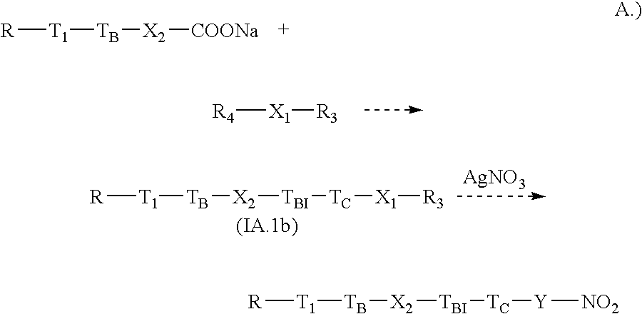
[R][T1][TB][X2][COONa].[R4][X1][R3].[R][T1][TB][X2][TBI][TC][X1][R3].[AgNO3].[R][T1][TB][X2][TBI][TC][Y][NO2]
